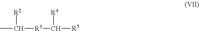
CC([R3]C([R5])[R4])[R2]
